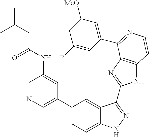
C1(C2=CN=CC(NC(=O)CC(C)C)=C2)=CC=C2C(=C1)C(C1=NC3=C(N1)C=CN=C3C1=CC([MeO])=CC(F)=C1)=NN2
